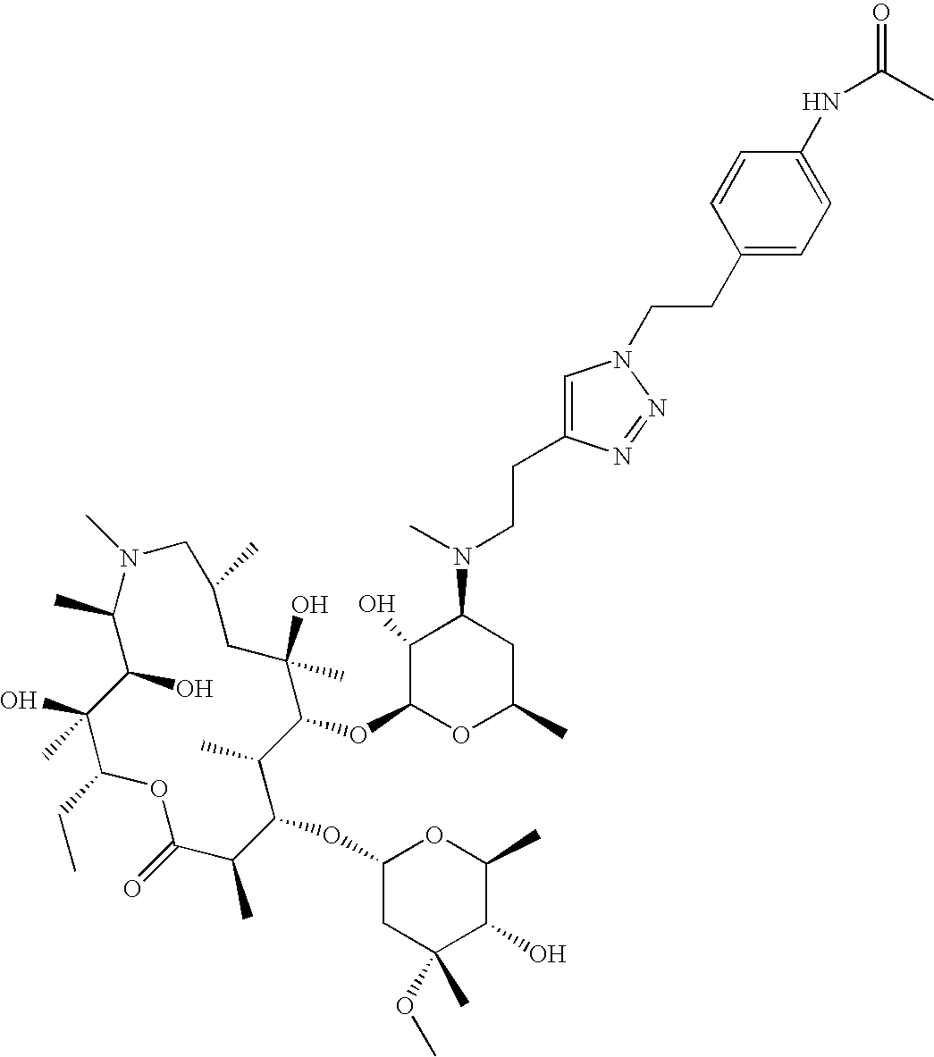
OC1C(C)N(C)CC(C)CC(O)(C)C(OC2OC(C)CC(N(C)CCC3=CN(CCC4=CC=C(NC(C)=O)C=C4)N=N3)C2O)C(C)C(OC2CC(C)(OC)C(O)C(C)O2)C(C)C(=O)OC(CC)C1(O)C
